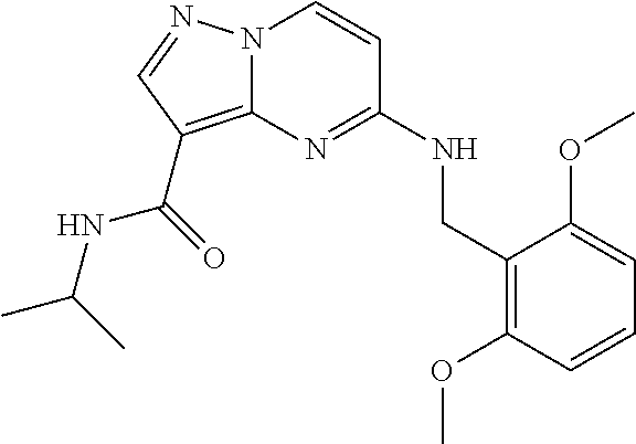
N12C(=C(C(=O)NC(C)C)C=N1)N=C(NCC1=C(OC)C=CC=C1OC)C=C2
